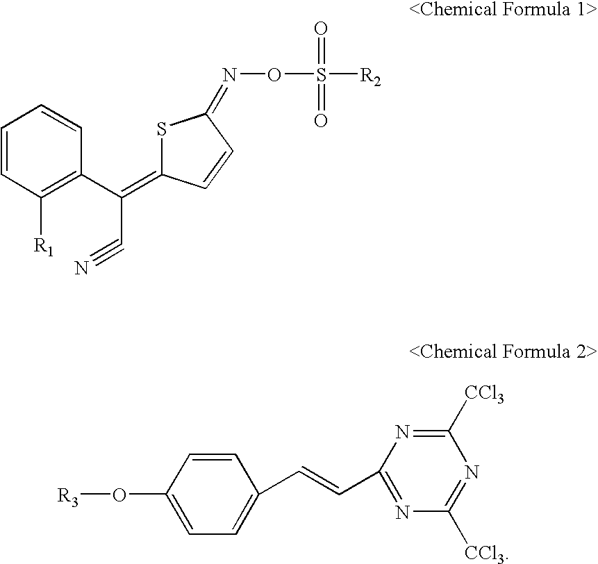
C1=CC([R1])=C(C(C#N)=C2SC(=NOS(=O)(=O)[R2])C=C2)C=C1.C1(O[R3])=CC=C(C=CC2=NC([CCl3])=NC([CCl3])=N2)C=C1
